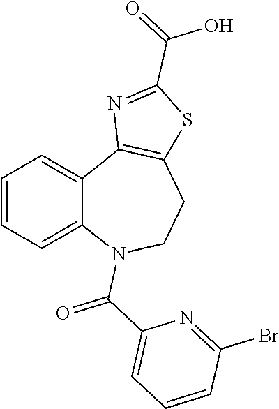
C1=CC=C2C(=C1)C1=C(CCN2C(C2=CC=CC(Br)=N2)=O)SC(C(=O)O)=N1
